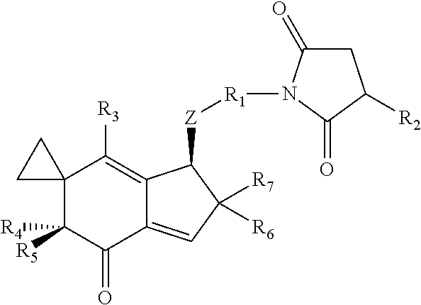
C1C(=O)N([R1][Z]C2C3=C([R3])C4(C([R4])([R5])C(=O)C3=CC2([R6])[R7])CC4)C(=O)C1[R2]
